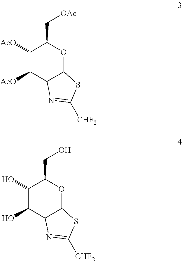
C1([AcO])C([AcO])C2C(OC1C[OAc])SC([CHF2])=N2.C1(O)C(O)C2C(OC1CO)SC([CHF2])=N2
